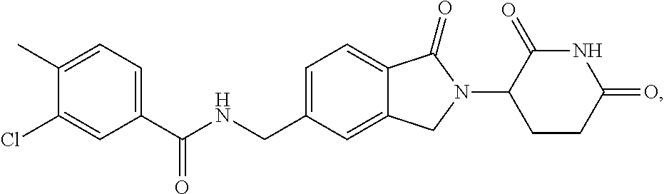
C1=C(CNC(C2=CC=C(C)C(Cl)=C2)=O)C=C2C(=C1)C(=O)N(C1CCC(=O)NC1=O)C2
